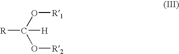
[R]C([H])(O[R1])O[R2]
